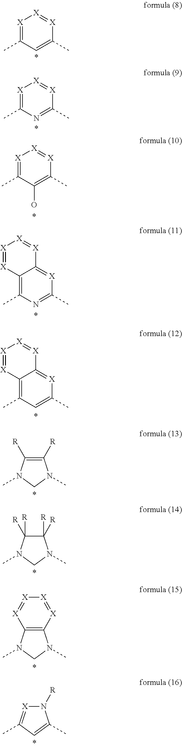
[X]1=C(C)C=C(C)[X]=[X]1.[X]1=C(C)N=C(C)[X]=[X]1.[X]1=C(C)C(O)=C(C)[X]=[X]1.[X]1=[X]C2=C(C)N=C(C)[X]=C2[X]=[X]1.[X]1=[X]C2=C(C)C=C(C)[X]=C2[X]=[X]1.C1([R])=C([R])N(C)CN1C.C1([R])([R])C([R])([R])N(C)CN1C.C12=C([X]=[X][X]=[X]1)N(C)CN2C.N1([R])[X]=C(C)C=C1C
